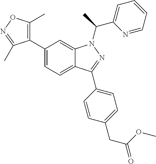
C12=CC=C(C3=C(C)ON=C3C)C=C1N(C(C1=CC=CC=N1)C)N=C2C1=CC=C(CC(=O)OC)C=C1
